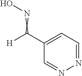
C1(C([H])=NO)=CC=NN=C1
